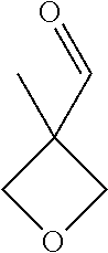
C1(C)(C=O)COC1
